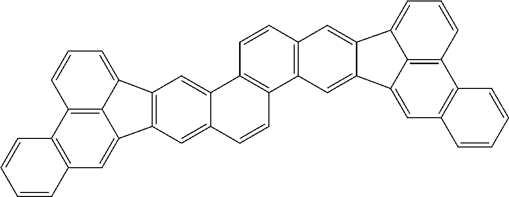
C12=C(C=C3C4=C1C=CC=C4C1=C3C=C3C=CC4=C(C3=C1)C=CC1=C4C=C3C(=C1)C1=CC=CC4=C1C3=CC1=C4C=CC=C1)C=CC=C2
